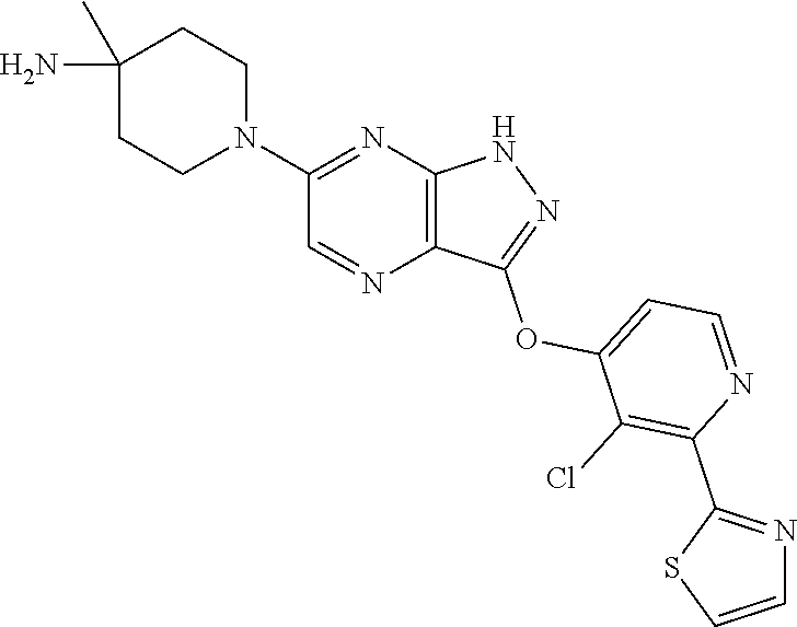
N1(C2=NC3=C(N=C2)C(OC2=CC=NC(C4=NC=CS4)=C2Cl)=NN3)CCC(C)(N)CC1
